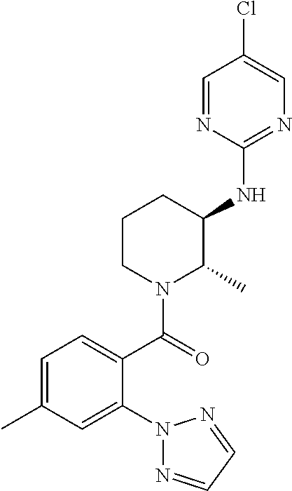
C1(NC2C(C)N(C(=O)C3=CC=C(C)C=C3N3N=CC=N3)CCC2)=NC=C(Cl)C=N1
